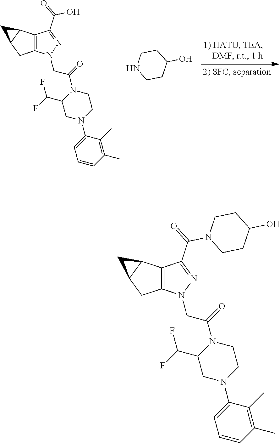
C12=C(CC3C1C3)N(CC(N1C(C(F)F)CN(C3=CC=CC(C)=C3C)CC1)=O)N=C2C(=O)O.C1NCCC(O)C1.C12=C(CC3C1C3)N(CC(N1C(C(F)F)CN(C3=CC=CC(C)=C3C)CC1)=O)N=C2C(=O)N1CCC(O)CC1
